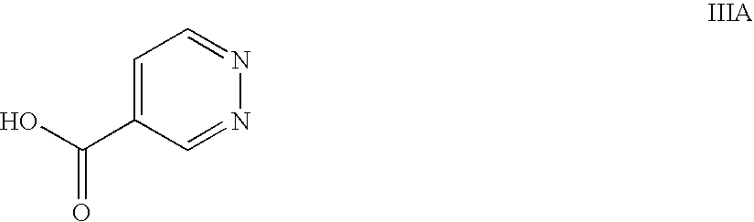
C1=C(C(O)=O)C=NN=C1
